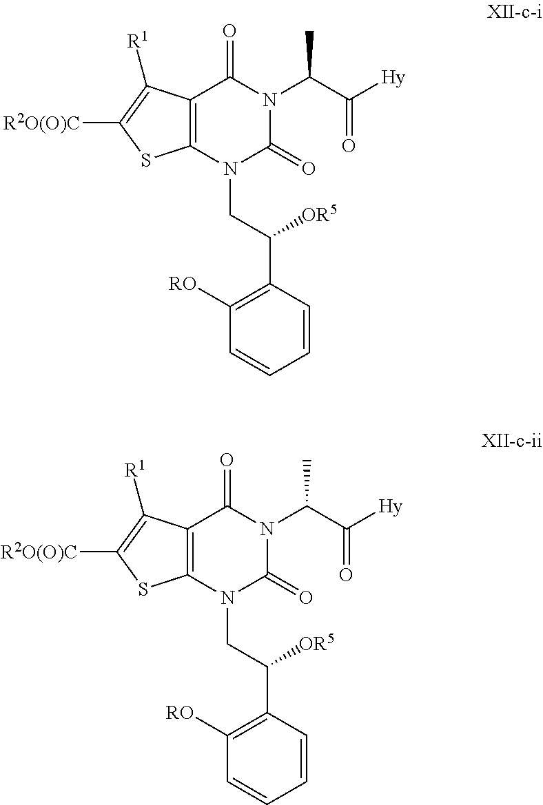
C12=C(N(CC([OR5])C3=C([RO])C=CC=C3)C(=O)N(C(C(=O)[Hy])C)C1=O)SC([R2O(O)C])=C2[R1].C12=C(N(CC([OR5])C3=C([RO])C=CC=C3)C(=O)N(C(C(=O)[Hy])C)C1=O)SC([R2O(O)C])=C2[R1]
